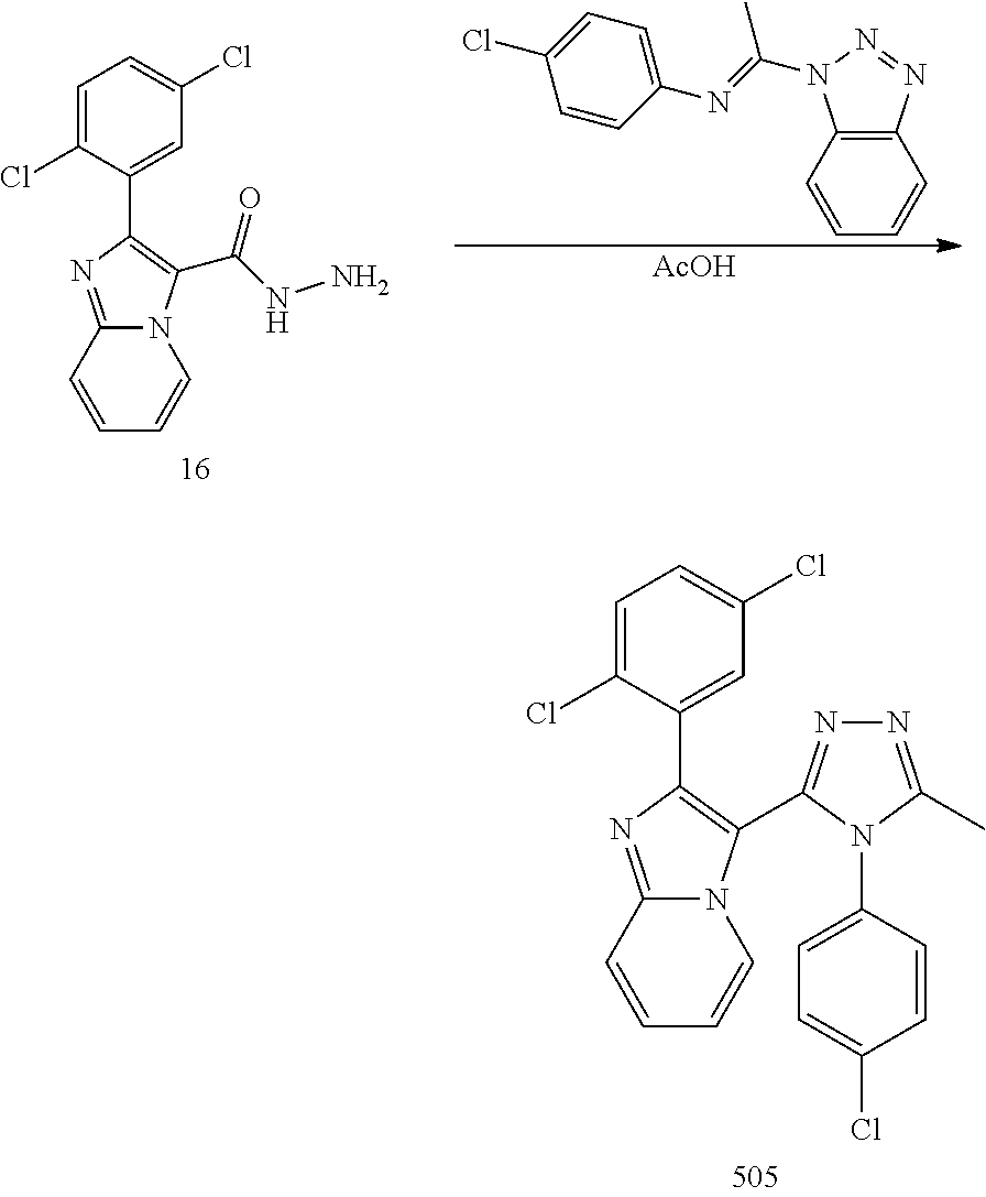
N12C(=NC(C3=CC(Cl)=CC=C3Cl)=C1C1=NN=C(C)N1C1=CC=C(Cl)C=C1)C=CC=C2.C12=C(C=CC=C1)N(C(=NC1=CC=C(Cl)C=C1)C)N=N2.[AcOH].N12C(=NC(C3=CC(Cl)=CC=C3Cl)=C1C(NN)=O)C=CC=C2
